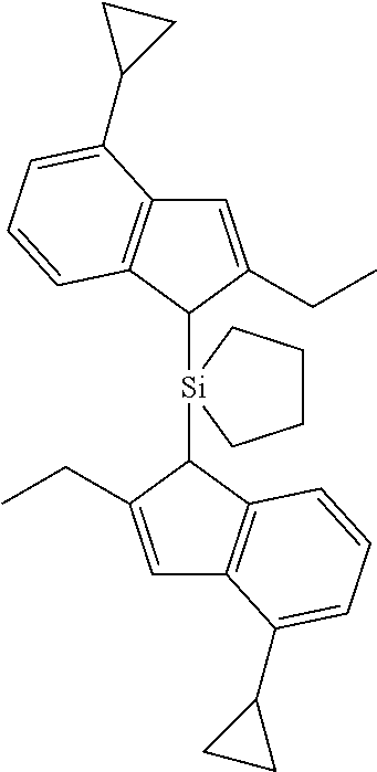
C1([Si]2(C3C(CC)=CC4=C3C=CC=C4C3CC3)CCCC2)C(CC)=CC2=C1C=CC=C2C1CC1
